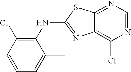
C12=NC=NC(Cl)=C1N=C(NC1=C(Cl)C=CC=C1C)S2
